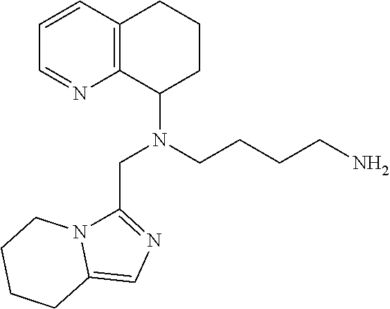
C1=CC2=C(N=C1)C(N(CCCCN)CC1=NC=C3N1CCCC3)CCC2
